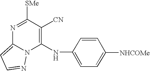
C1(NC2=CC=C([NHCOMe])C=C2)=C([CN])C([SMe])=NC2=CC=NN12
